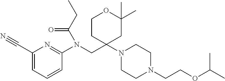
C1(C#N)=CC=CC(N(CC2(N3CCN(CCOC(C)C)CC3)CC(C)(C)OCC2)C(CC)=O)=N1
